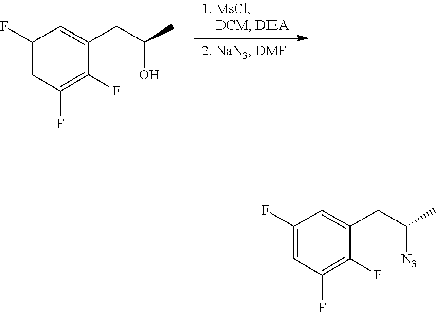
C1(F)=CC(F)=C(F)C(CC(C)O)=C1.C1(F)=CC(F)=C(F)C(CC(C)[N3])=C1
